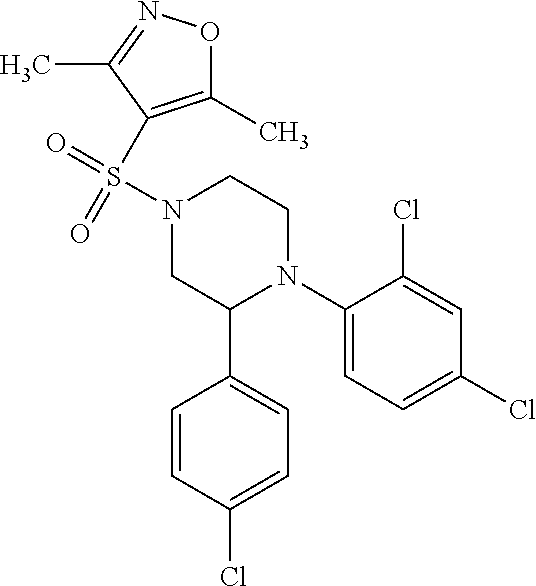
C1(N2CCN(S(=O)(=O)C3=C(C)ON=C3C)CC2C2=CC=C(Cl)C=C2)=CC=C(Cl)C=C1Cl
